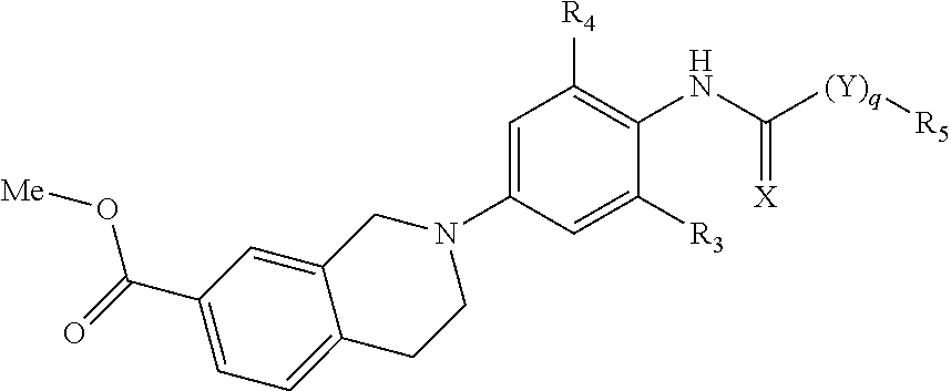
C1=C2CN(C3=CC([R4])=C(NC([(Y)q][R5])=[X])C([R3])=C3)CCC2=CC=C1C(=O)O[Me]
